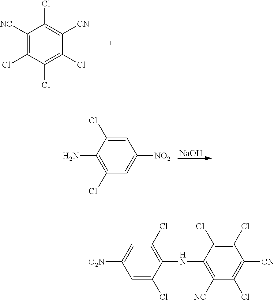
C1([NC])=C(Cl)C(Cl)=C(Cl)C([CN])=C1Cl.C1(Cl)=C(N)C(Cl)=CC([NO2])=C1.[NaOH].C1=C(Cl)C(NC2=C([NC])C(Cl)=C([CN])C(Cl)=C2Cl)=C(Cl)C=C1[O2N]
